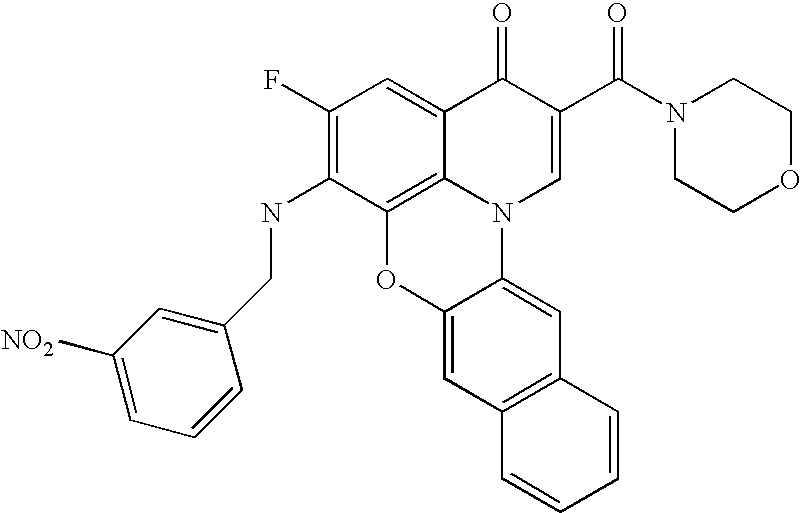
C12=C3C(=CC(F)=C1NCC1=CC([NO2])=CC=C1)C(=O)C(C(N1CCOCC1)=O)=CN3C1=CC3=C(C=C1O2)C=CC=C3
